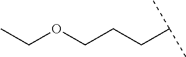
O(CCCC(C)C)CC
